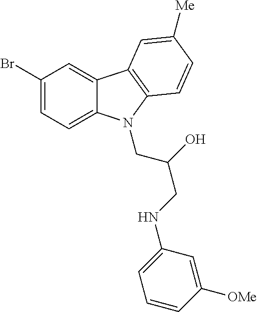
C1(Br)=CC=C2C(=C1)C1=C(C=CC([Me])=C1)N2CC(CNC1=CC=CC([OMe])=C1)O
